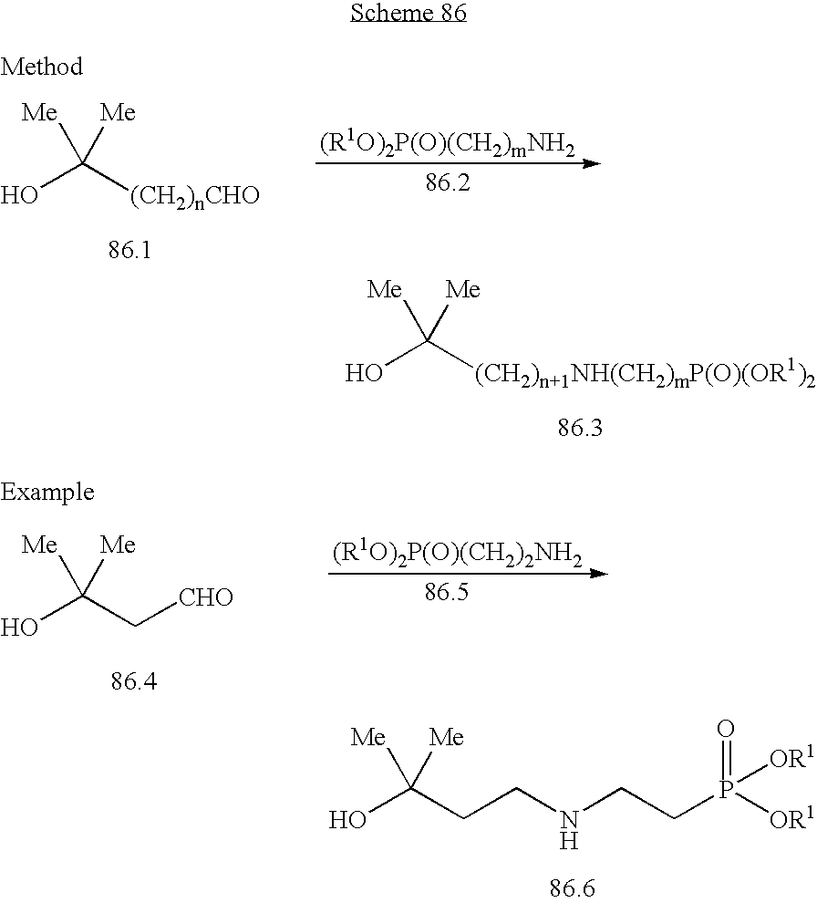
OC(C[CHO])([Me])[Me].OC(CCNCCP([OR1])([OR1])=O)([Me])[Me].OC([(CH2)nCHO])([Me])[Me].OC([(CH2)n+1NH(CH2)mP(O)(OR1)2])([Me])[Me]
